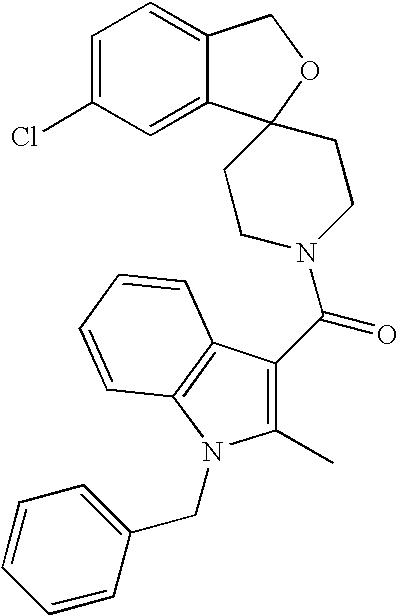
C1=C(Cl)C=C2C(=C1)COC21CCN(C(=O)C2=C(C)N(CC3=CC=CC=C3)C3=C2C=CC=C3)CC1
